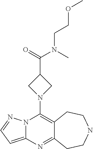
N12C(=CC=N1)N=C1C(=C2N2CC(C(=O)N(C)CCOC)C2)CCNCC1
